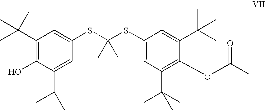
C1(C(C)(C)C)=C(O)C(C(C)(C)C)=CC(SC(SC2=CC(C(C)(C)C)=C(OC(C)=O)C(C(C)(C)C)=C2)(C)C)=C1
